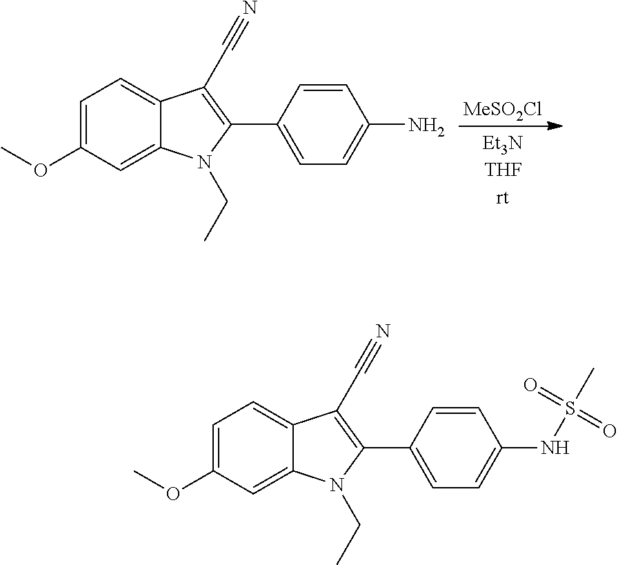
[MeSO2Cl].C1=C(OC)C=C2C(=C1)C(C#N)=C(C1=CC=C(N)C=C1)N2CC.C1=C(OC)C=C2C(=C1)C(C#N)=C(C1=CC=C(NS(C)(=O)=O)C=C1)N2CC
